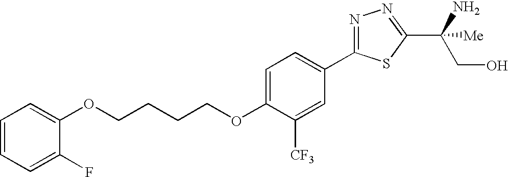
C(CCCOC1=CC=C(C2=NN=C(C(CO)([Me])N)S2)C=C1[CF3])OC1=CC=CC=C1F
